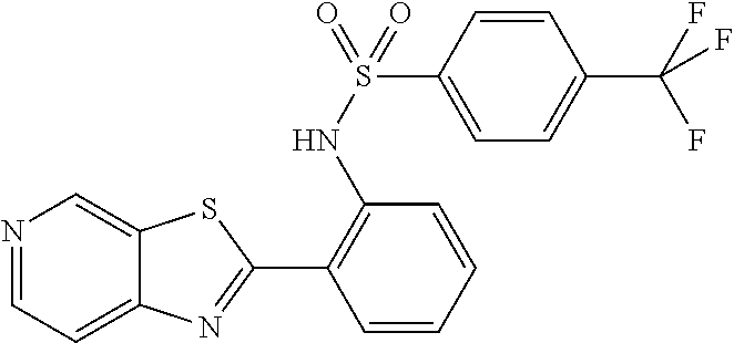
N1=CC=C2C(=C1)SC(C1=C(NS(=O)(C3=CC=C(C(F)(F)F)C=C3)=O)C=CC=C1)=N2
